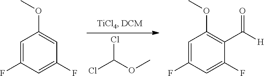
ClC(OC)Cl.C1=C(F)C=C(F)C=C1OC.C1=C(F)C=C(F)C(C([H])=O)=C1OC
